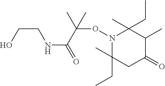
N1(OC(C(NCCO)=O)(C)C)C(CC)(C)CC(=O)C(C)C1(CC)C
